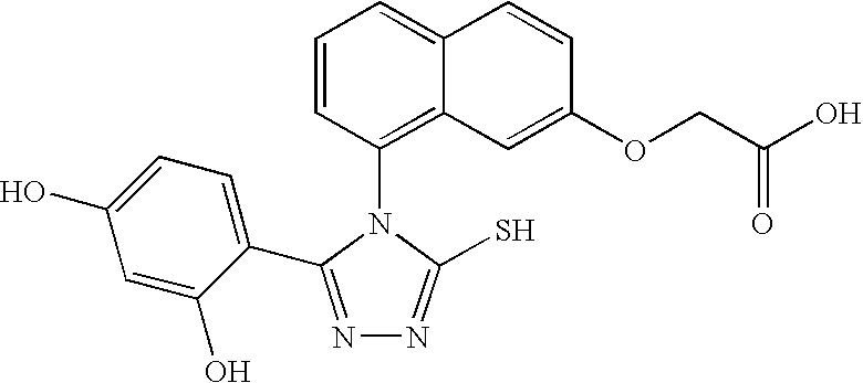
C1=CC(N2C(S)=NN=C2C2=CC=C(O)C=C2O)=C2C(=C1)C=CC(OCC(O)=O)=C2
